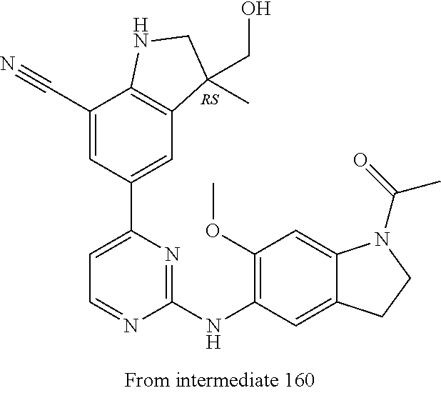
[RS].C12=C(C(CO)(C)CN1)C=C(C1=CC=NC(NC3=C(OC)C=C4C(=C3)CCN4C(C)=O)=N1)C=C2C#N
